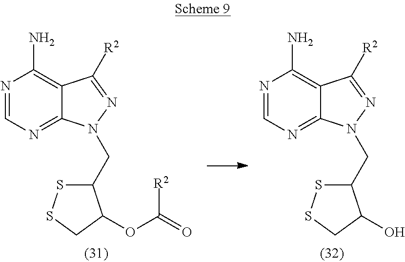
N1=CN=C2C(=C1N)C([R2])=NN2CC1SSCC1OC(=O)[R2].N1=CN=C2C(=C1N)C([R2])=NN2CC1SSCC1O
